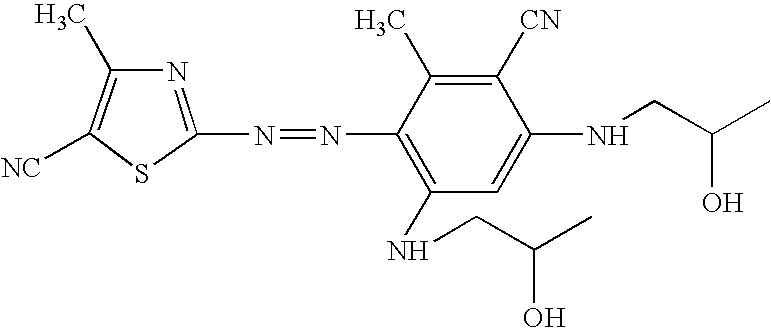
C1([NC])=C(C)N=C(N=NC2=C(NCC(C)O)C=C(NCC(C)O)C([CN])=C2C)S1
